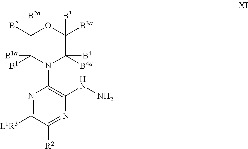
C1([B2])([B2a])C([B1])([B1a])N(C2=C(NN)N=C([R2])C([L1R3])=N2)C([B4a])([B4])C([B3a])([B3])O1
